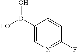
C1(B(O)O)=CN=C(F)C=C1
